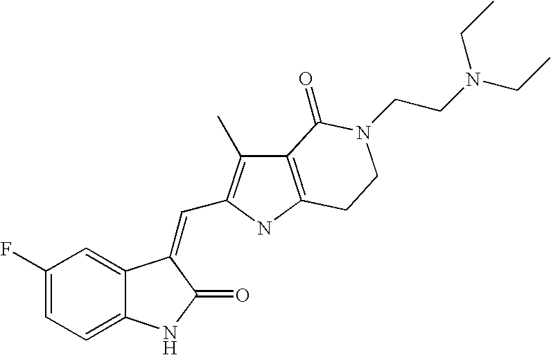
C1=C(F)C=C2C(=C1)NC(=O)C2=CC1=C(C)C2=C(N1)CCN(CCN(CC)CC)C2=O
